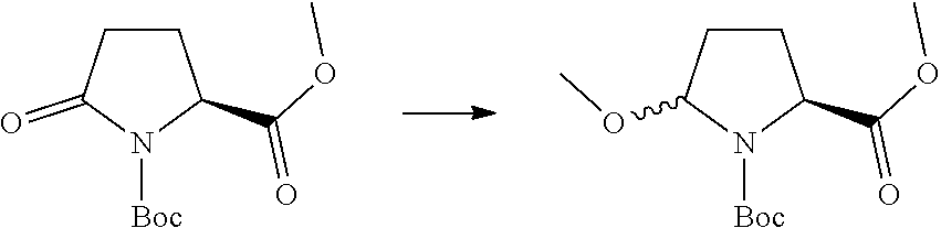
C1CC(C(OC)=O)N([Boc])C1=O.C1CC(C(OC)=O)N([Boc])C1OC
